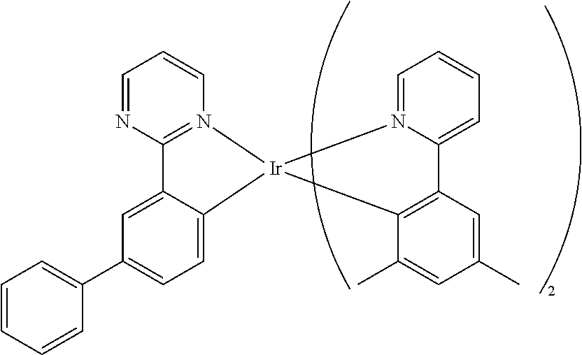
C12=N(C=CC=N1)[Ir]1(C3=CC=C(C4=CC=CC=C4)C=C23)C2=C(C3=CC=CC=N31)C=C(C)C=C2C
